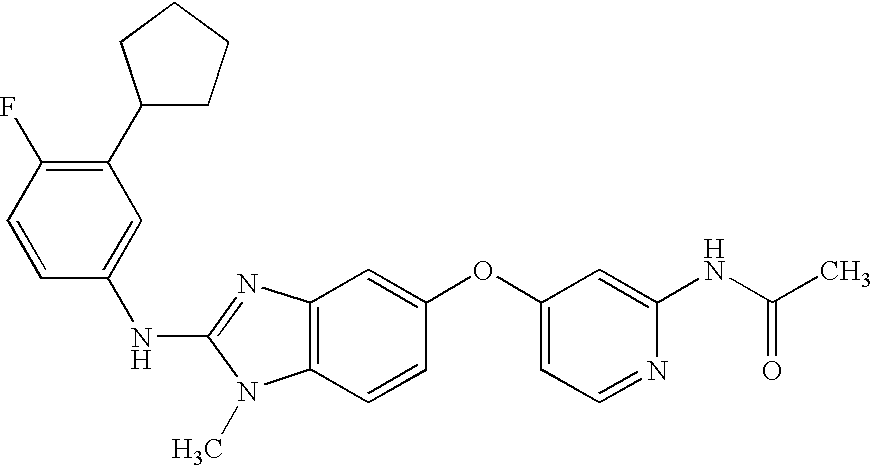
C1(C2CCCC2)=C(F)C=CC(NC2=NC3=C(N2C)C=CC(OC2=CC=NC(NC(C)=O)=C2)=C3)=C1
